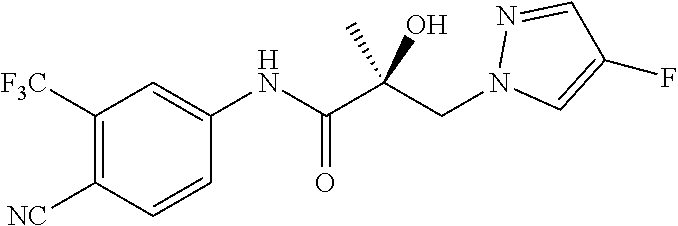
N1=CC(F)=CN1CC(C(=O)NC1=CC([F3C])=C([NC])C=C1)(C)O
